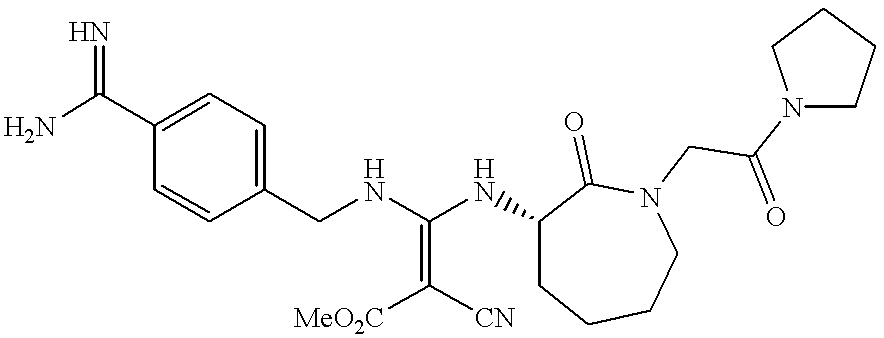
NC(C1=CC=C(CNC(NC2CCCCN(CC(N3CCCC3)=O)C2=O)=C([MeO2C])[CN])C=C1)=N
